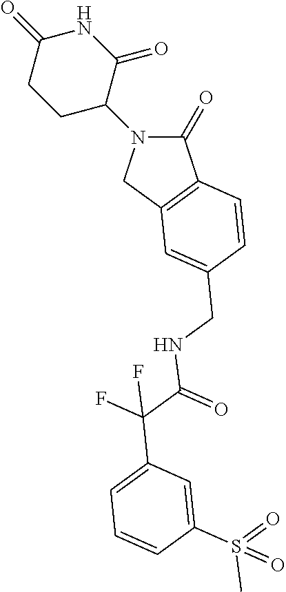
C1(=O)N(C2CCC(=O)NC2=O)CC2=C1C=CC(CNC(=O)C(F)(F)C1=CC=CC(S(=O)(C)=O)=C1)=C2
